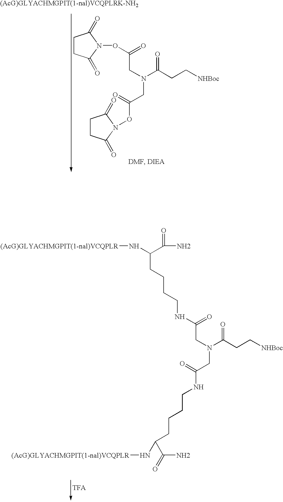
C1CC(=O)N(OC(CN(CC(ON2C(=O)CCC2=O)=O)C(=O)CC[NHBoc])=O)C1=O.C(NC(=O)CN(CC(NCCCCC(N[(AcG)GLYACHMGPIT(1-nal)VCQPLR])C(N)=O)=O)C(=O)CC[NHBoc])CCCC(N[(AcG)GLYACHMGPIT(1-nal)VCQPLR])C(=O)N
